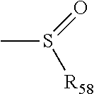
[R58]S(C)=O
